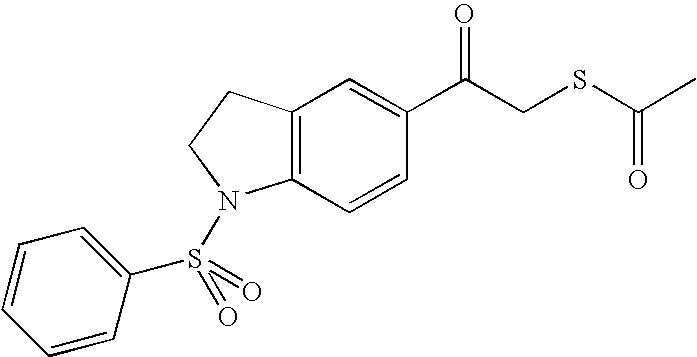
C1=CC2=C(C=C1C(CSC(C)=O)=O)CCN2S(=O)(C1=CC=CC=C1)=O
